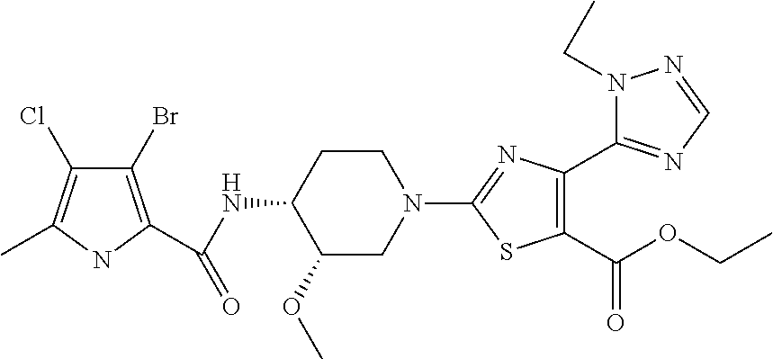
N1(CC)N=CN=C1C1=C(C(OCC)=O)SC(N2CCC(NC(=O)C3=C(Br)C(Cl)=C(C)N3)C(OC)C2)=N1
